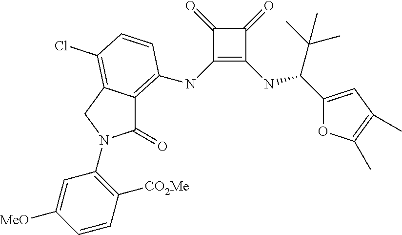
C1(NC2=C3C(=O)N(C4=C([CO2Me])C=CC([MeO])=C4)CC3=C(Cl)C=C2)=C(NC(C(C)(C)C)C2=CC(C)=C(C)O2)C(=O)C1=O
